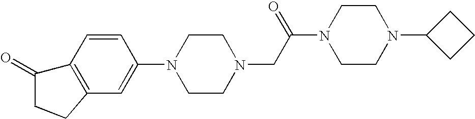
C1=CC2=C(C=C1N1CCN(CC(N3CCN(C4CCC4)CC3)=O)CC1)CCC2=O
